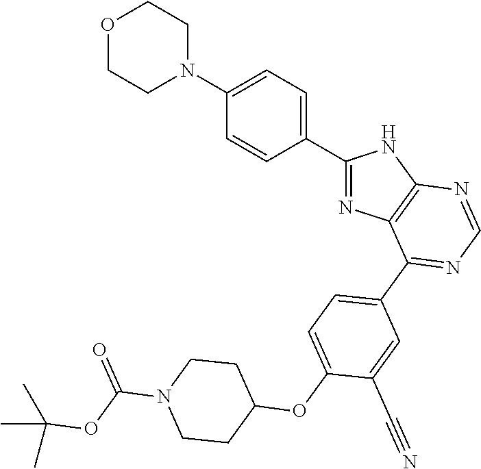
O1CCN(C2=CC=C(C3=NC4=C(N3)N=CN=C4C3=CC=C(OC4CCN(C(OC(C)(C)C)=O)CC4)C(C#N)=C3)C=C2)CC1
